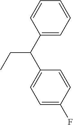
C1=C(C(C2=CC=C(F)C=C2)CC)C=CC=C1
